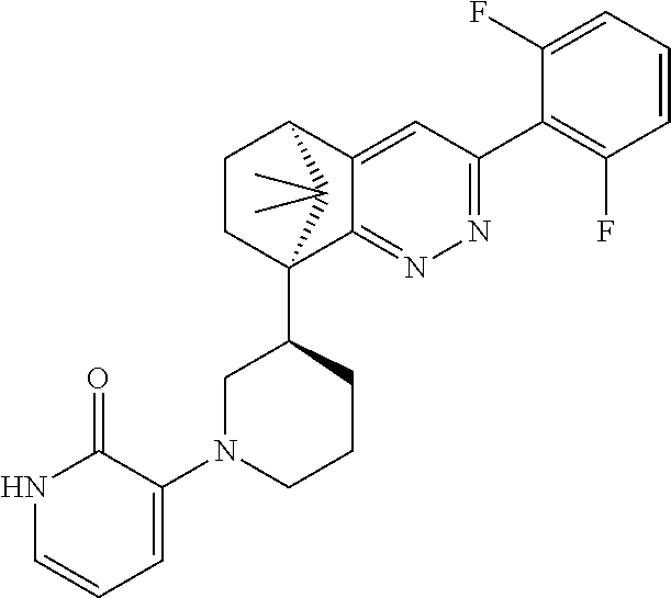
C1(F)=CC=CC(F)=C1C1=NN=C2C(=C1)C1CCC2(C2CN(C3=CC=CNC3=O)CCC2)C1(C)C
